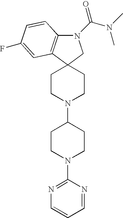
N1(C(N(C)C)=O)C2=C(C3(C1)CCN(C1CCN(C4=NC=CC=N4)CC1)CC3)C=C(F)C=C2
